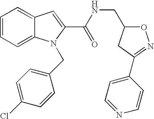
C1=C2C(=CC=C1)N(CC1=CC=C(Cl)C=C1)C(C(=O)NCC1ON=C(C3=CC=NC=C3)C1)=C2
